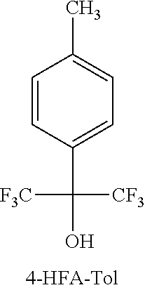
C1(C(O)([CF3])[CF3])=CC=C(C)C=C1
